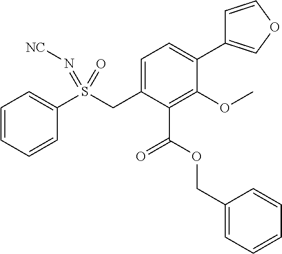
C1=CC=CC(S(CC2=CC=C(C3=COC=C3)C(OC)=C2C(=O)OCC2=CC=CC=C2)(=O)=N[NC])=C1
